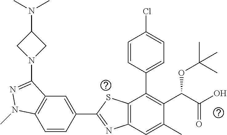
C1=CC(C2=NC3=C(S2)C(C2=CC=C(Cl)C=C2)=C(C(C(O)=O)OC(C)(C)C)C(C)=C3)=CC2=C1N(C)N=C2N1CC(N(C)C)C1
